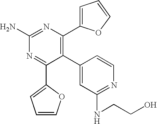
C1(C2=CC(NCCO)=NC=C2)=C(C2=CC=CO2)N=C(N)N=C1C1=CC=CO1
